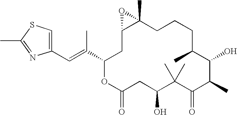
C1(C=C(C)C2OC(=O)CC(O)C(C)(C)C(=O)C(C)C(O)C(C)CCCC3(C)C(C2)O3)=CSC(C)=N1
